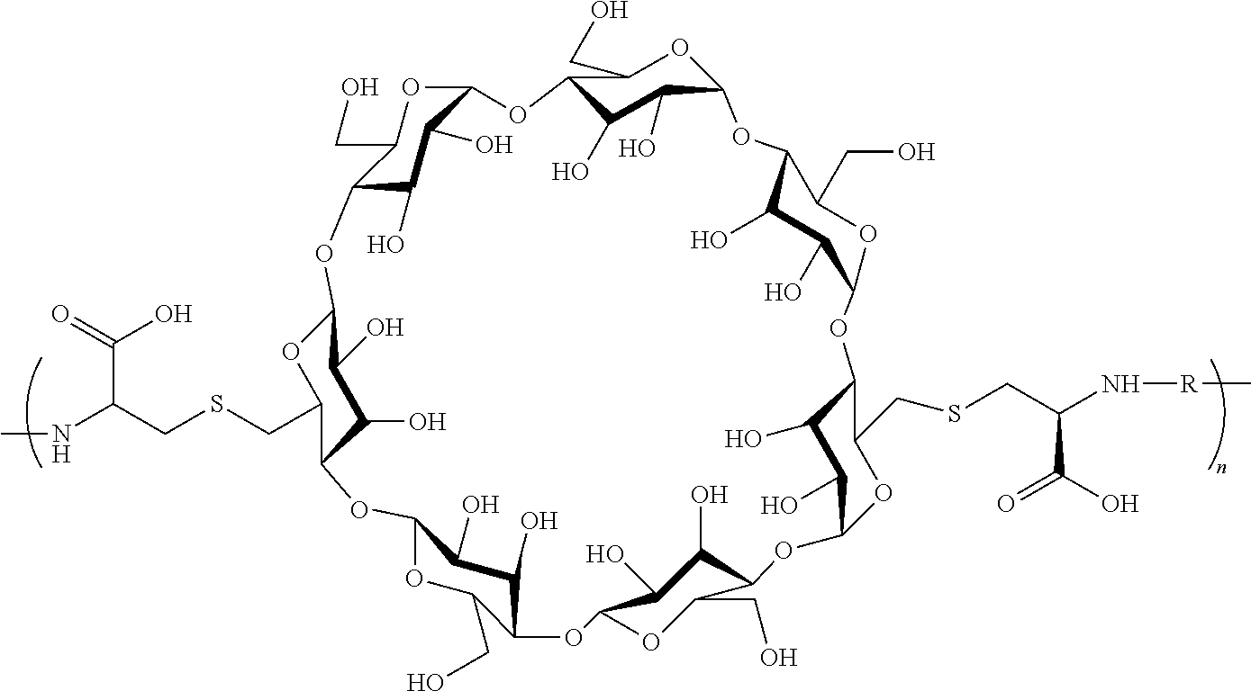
O1C(CO)C2C(O)C(O)C1OC1C(O)C(O)C(OC1CO)OC1C(O)C(O)C(OC1CO)OC1C(O)C(O)C(OC1CSCC(N[R]C)C(O)=O)OC1C(CO)OC(C(O)C1O)OC1C(CO)OC(C(O)C1O)OC1C(CSCC(NC)C(=O)O)OC(C(O)C1O)O2
